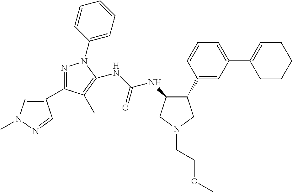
C1(C2=NN(C3=CC=CC=C3)C(NC(=O)NC3C(C4=CC(C5=CCCCC5)=CC=C4)CN(CCOC)C3)=C2C)=CN(C)N=C1
